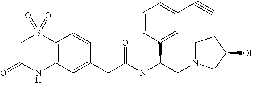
C1C(=O)NC2=C(S1(=O)=O)C=CC(CC(=O)N(C(C1=CC(C#C)=CC=C1)CN1CCC(O)C1)C)=C2
